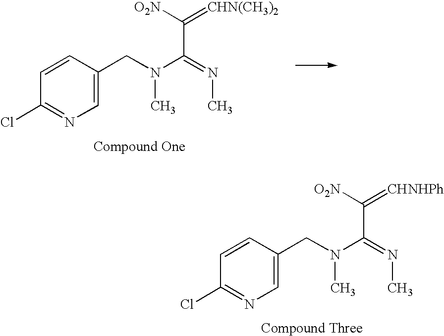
C1=CC(CN(C(=NC)C(=[CHN(CH3)2])[O2N])C)=CN=C1Cl.C1=CC(CN(C(=NC)C(=[CHNHPh])[O2N])C)=CN=C1Cl
